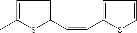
C1=C(C)SC(C=CC2=CC=CS2)=C1
